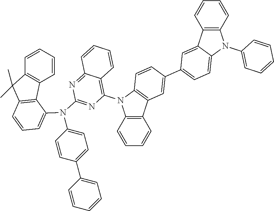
C1=CC2=C(C=C1)C1=CC(C3=CC4=C(C=C3)N(C3=C5C(=NC(N(C6=CC=CC7=C6C6=C(C7(C)C)C=CC=C6)C6=CC=C(C7=CC=CC=C7)C=C6)=N3)C=CC=C5)C3=C4C=CC=C3)=CC=C1N2C1=CC=CC=C1
